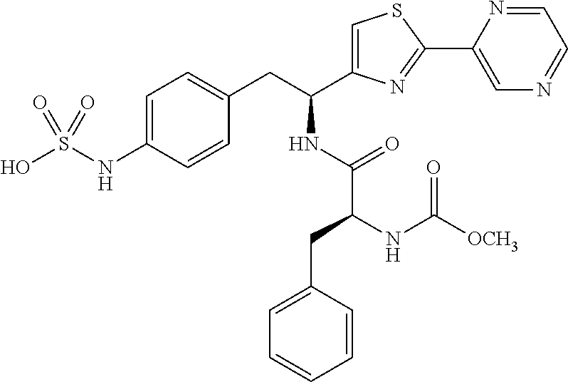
C1=C(NS(O)(=O)=O)C=CC(CC(NC(=O)C(NC([OCH3])=O)CC2=CC=CC=C2)C2=CSC(C3=CN=CC=N3)=N2)=C1
